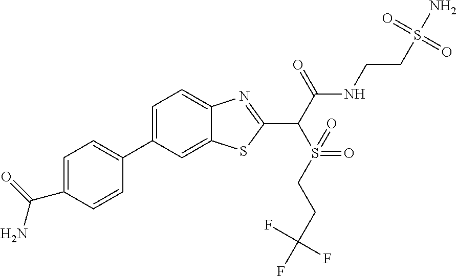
C1=C(C2=CC=C(C(N)=O)C=C2)C=C2C(=C1)N=C(C(C(NCCS(N)(=O)=O)=O)S(=O)(=O)CCC(F)(F)F)S2
